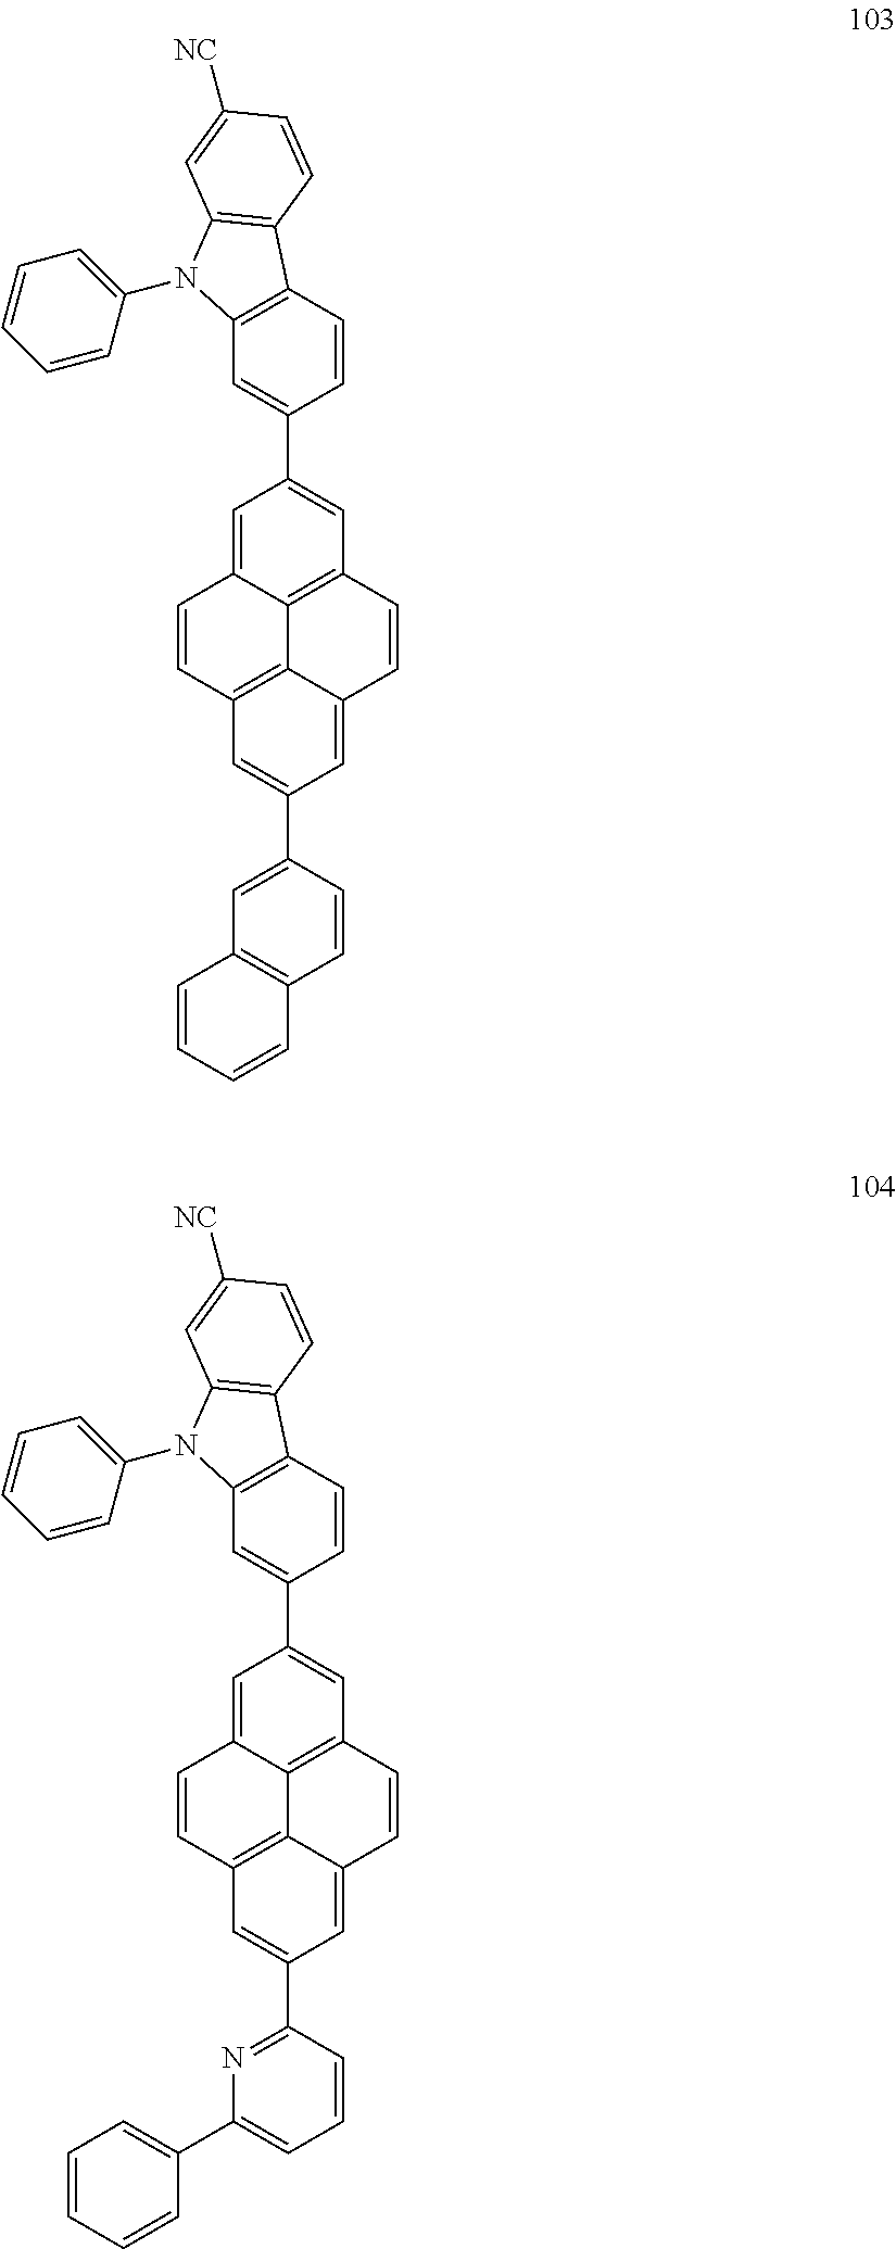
C1=C2C3=C(C=C1C1=CC4=C(C=C1)C1=C(N4C4=CC=CC=C4)C=C([NC])C=C1)C=CC1=CC(C4=CC5=C(C=C4)C=CC=C5)=CC(=C31)C=C2.C1=C2C3=C(C=C1C1=CC4=C(C=C1)C1=C(N4C4=CC=CC=C4)C=C([NC])C=C1)C=CC1=CC(C4=NC(C5=CC=CC=C5)=CC=C4)=CC(=C31)C=C2
